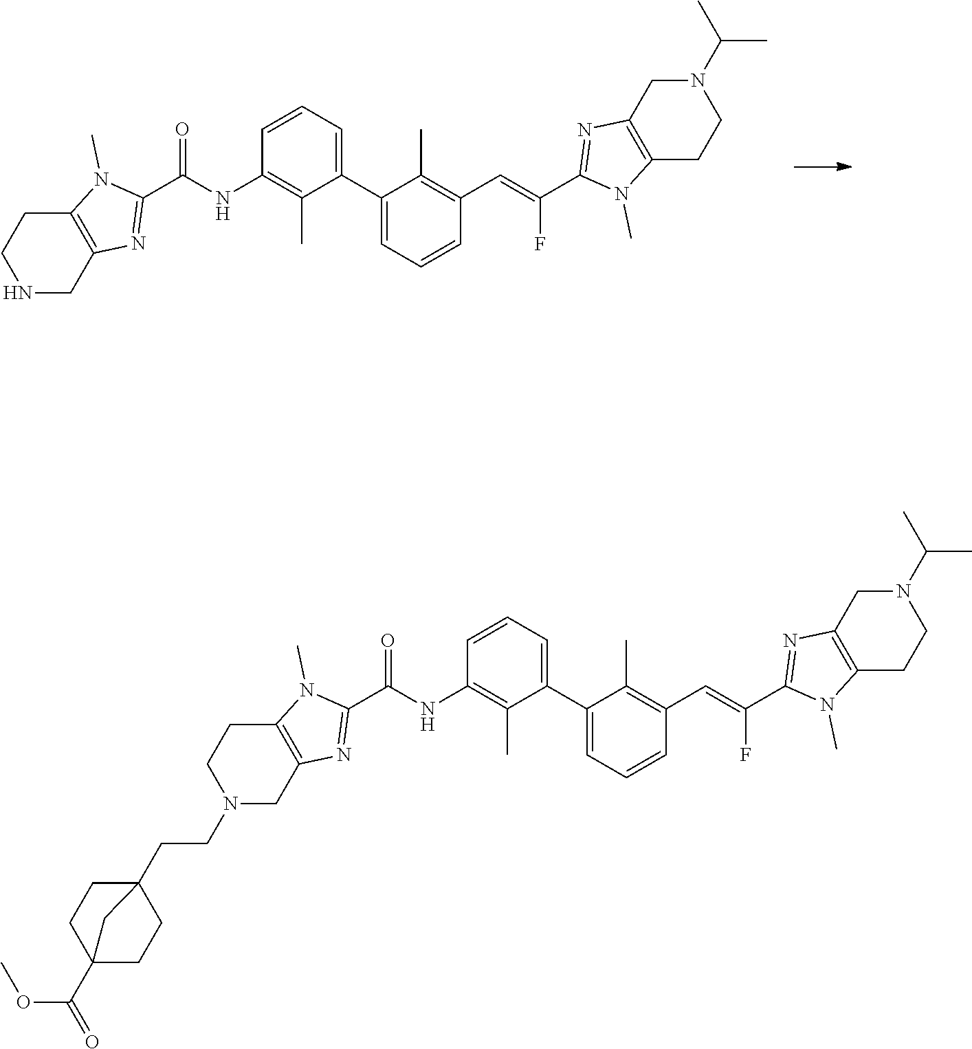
C1(C2=CC=CC(NC(C3=NC4=C(N3C)CCNC4)=O)=C2C)=CC=CC(C=C(F)C2=NC3=C(N2C)CCN(C(C)C)C3)=C1C.C1(C2=CC=CC(NC(C3=NC4=C(N3C)CCN(CCC35CCC(C(OC)=O)(CC3)C5)C4)=O)=C2C)=CC=CC(C=C(F)C2=NC3=C(N2C)CCN(C(C)C)C3)=C1C
